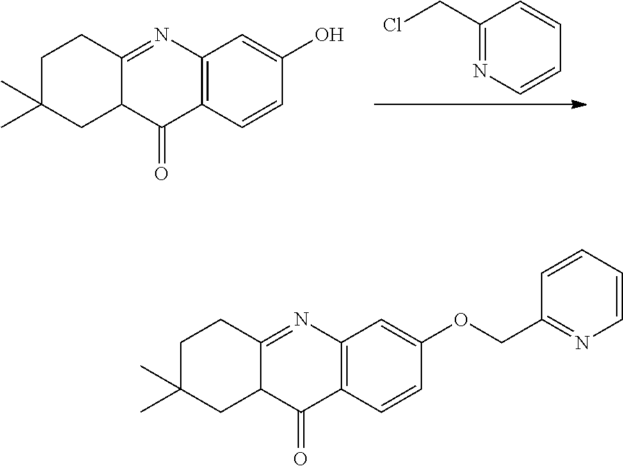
C1(CCl)=NC=CC=C1.C12=C(C=CC(O)=C1)C(=O)C1C(=N2)CCC(C)(C)C1.C12=C(C=CC(OCC3=NC=CC=C3)=C1)C(=O)C1C(=N2)CCC(C)(C)C1
